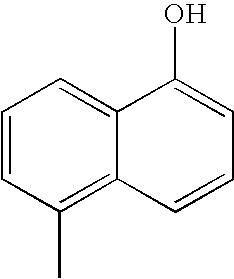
C1=CC(C)=C2C(=C1)C(O)=CC=C2
